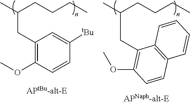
C1(CC(C)CCCC)=C(OC)C=CC([tBu])=C1.C(C(C)CCCC)C1=C(OC)C=CC2=C1C=CC=C2
